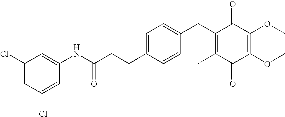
C1(=O)C(C)=C(CC2=CC=C(CCC(NC3=CC(Cl)=CC(Cl)=C3)=O)C=C2)C(=O)C(OC)=C1OC
